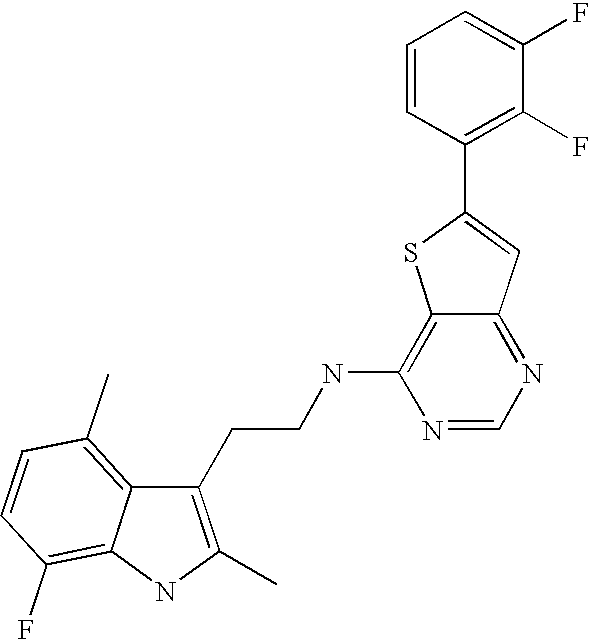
C1(CCNC2=C3C(=NC=N2)C=C(C2=C(F)C(F)=CC=C2)S3)=C(C)NC2=C(F)C=CC(C)=C12
